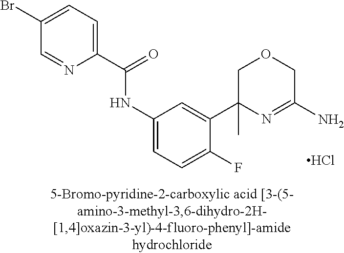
C1(Br)=CC=C(C(=O)NC2=CC=C(F)C(C3(C)N=C(N)COC3)=C2)N=C1.Cl
